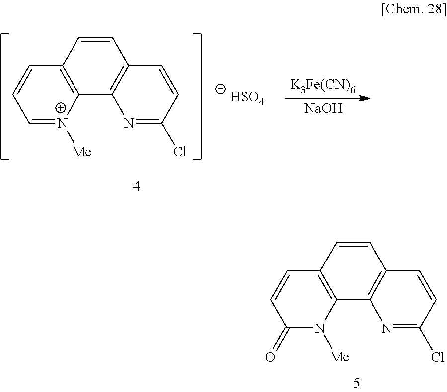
C1=CC2=C(C3=C1C=CC(Cl)=N3)N([Me])C(=O)C=C2.[K3Fe(CN)6].C1=CC2=C(C3=C1C=CC(Cl)=N3)[N+]([Me])=CC=C2.[HSO4].[NaOH]
